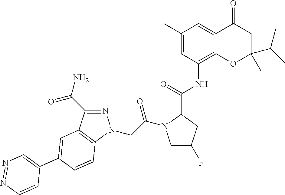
C1(C)=CC(NC(=O)C2N(C(=O)CN3N=C(C(N)=O)C4=C3C=CC(C3=CN=NC=C3)=C4)CC(F)C2)=C2C(=C1)C(=O)CC(C(C)C)(C)O2
